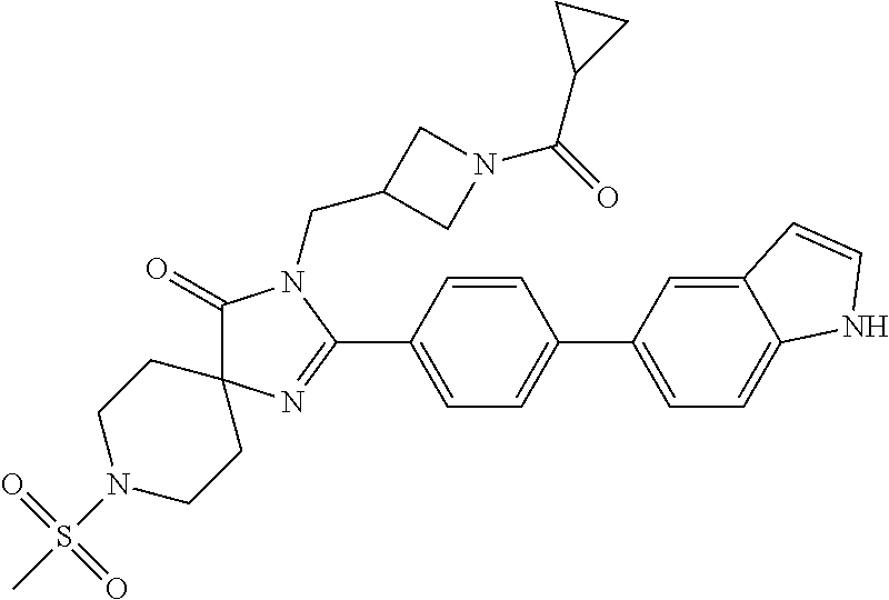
C1(=O)C2(N=C(C3=CC=C(C4=CC=C5C(=C4)C=CN5)C=C3)N1CC1CN(C(=O)C3CC3)C1)CCN(S(C)(=O)=O)CC2
